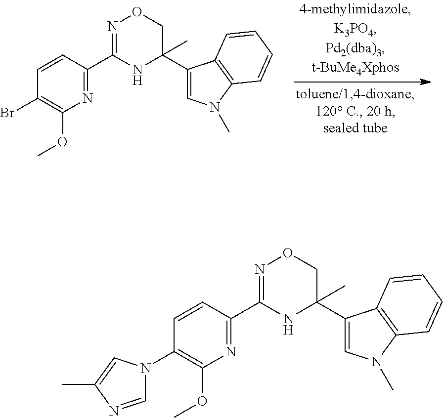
C1=CC(C2=NOCC(C3=CN(C)C4=C3C=CC=C4)(C)N2)=NC(OC)=C1Br.C1=CC(C2=NOCC(C3=CN(C)C4=C3C=CC=C4)(C)N2)=NC(OC)=C1N1C=NC(C)=C1
